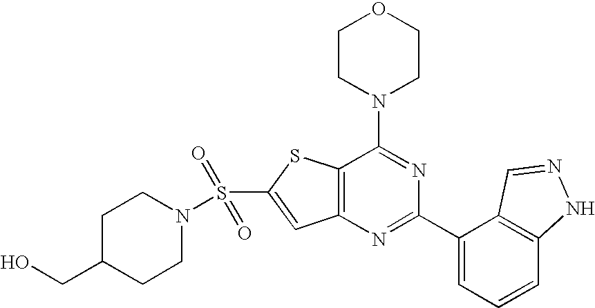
C1CN(C2=NC(C3=CC=CC4=C3C=NN4)=NC3=C2SC(S(=O)(=O)N2CCC(CO)CC2)=C3)CCO1
